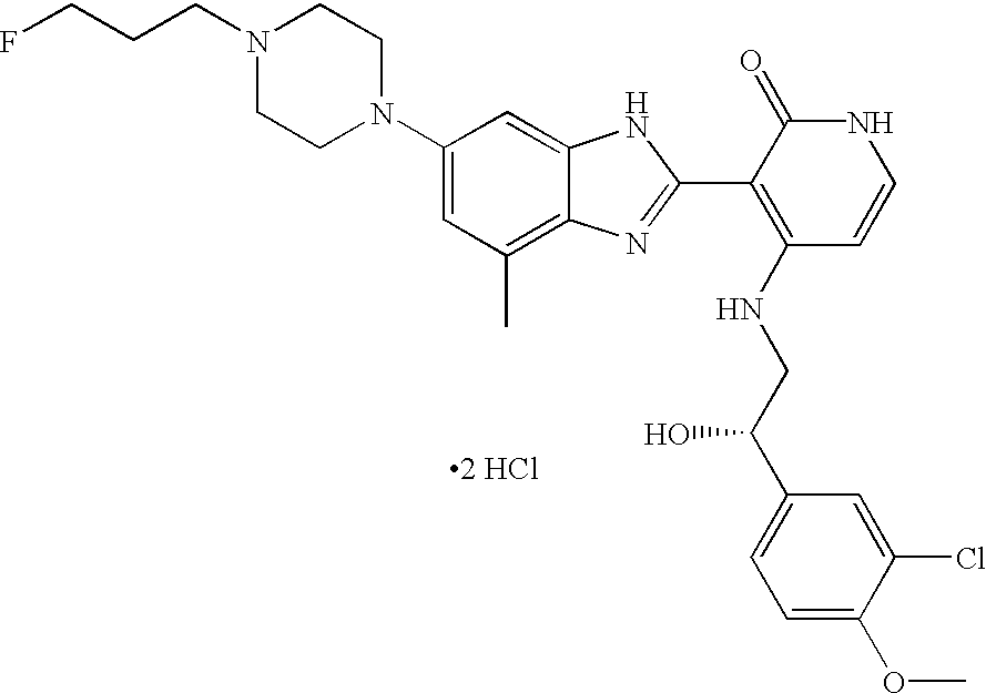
N1(CCCF)CCN(C2=CC(C)=C3C(=C2)NC(C2=C(NCC(C4=CC=C(OC)C(Cl)=C4)O)C=CNC2=O)=N3)CC1.[2 HCl]
